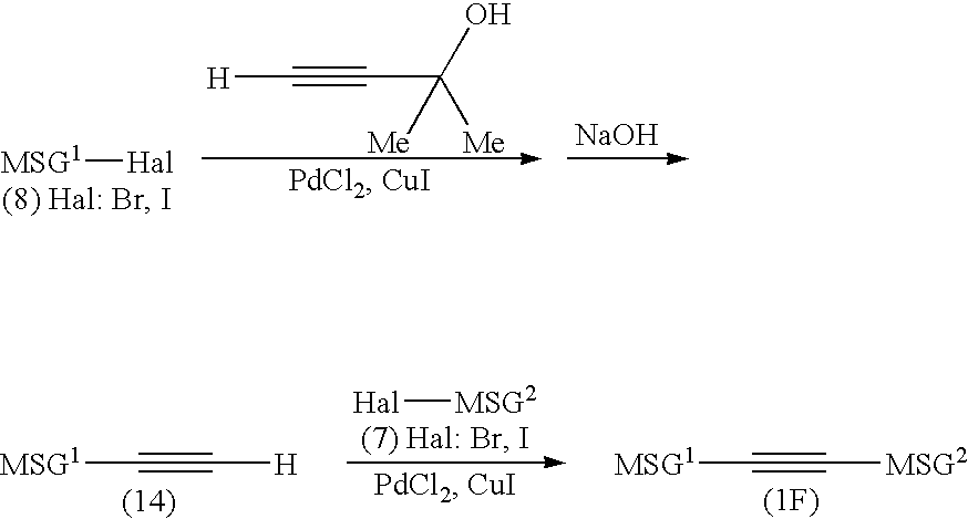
[MSG2]C#C[MSG1].[Hal][MSG2].[H]C#C[MSG1].[H]C#CC(O)([Me])[Me].[NaOH].[MSG1][Hal]
